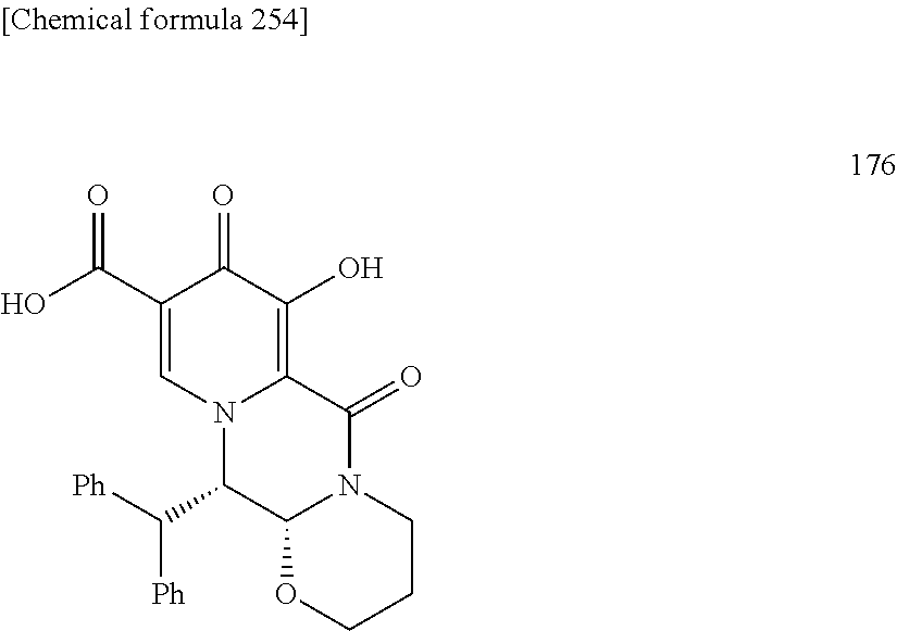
C12=C(O)C(=O)C(C(O)=O)=CN1C(C([Ph])[Ph])C1N(C2=O)CCCO1
